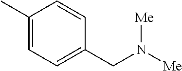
C1(C)=CC=C(CN([Me])[Me])C=C1
